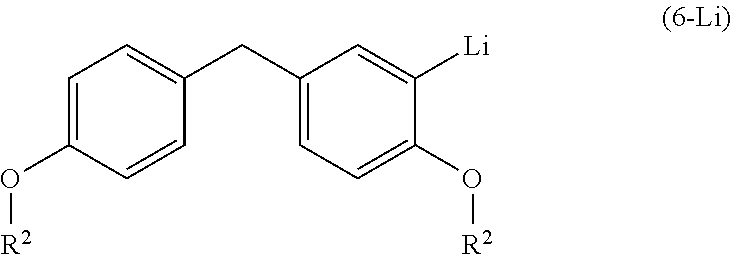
[Li]C1=CC(CC2=CC=C(O[R2])C=C2)=CC=C1O[R2]
